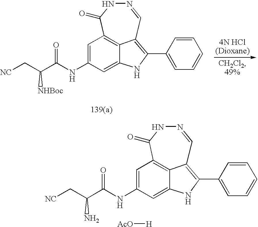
C1=C(NC(C(C[NC])[NHBoc])=O)C=C2NC(C3=CC=CC=C3)=C3C2=C1C(=O)NN=C3.[AcO][H].C1=C(NC(C(C[NC])N)=O)C=C2NC(C3=CC=CC=C3)=C3C2=C1C(=O)NN=C3
